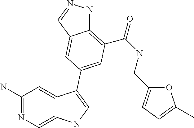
C1(N)=NC=C2C(=C1)C(C1=CC(C(=O)NCC3=CC=C(C)O3)=C3NN=CC3=C1)=CN2
